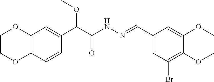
C(C(NN=CC1=CC(Br)=C(OC)C(OC)=C1)=O)(OC)C1=CC2=C(C=C1)OCCO2
